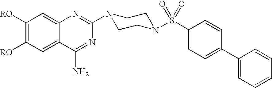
C1([RO])=C([RO])C=C2C(=C1)N=C(N1CCN(S(C3=CC=C(C4=CC=CC=C4)C=C3)(=O)=O)CC1)N=C2N
